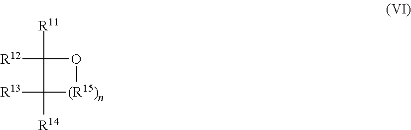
[R12]C1([R11])O[(R15)n]C1([R13])[R14]
